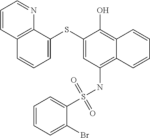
C1=C(SC2=CC(NS(C3=CC=CC=C3Br)(=O)=O)=C3C(=C2O)C=CC=C3)C2=C(C=C1)C=CC=N2
